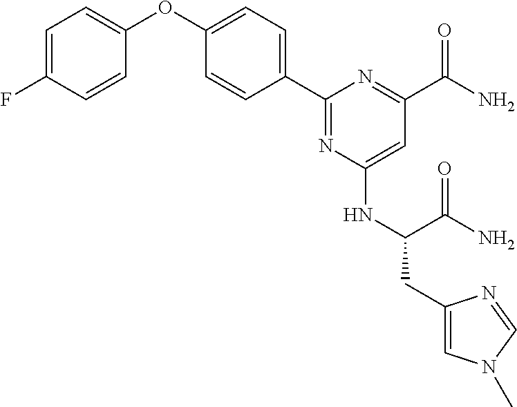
C1(C2=CC=C(OC3=CC=C(F)C=C3)C=C2)=NC(NC(C(=O)N)CC2=CN(C)C=N2)=CC(C(=O)N)=N1
